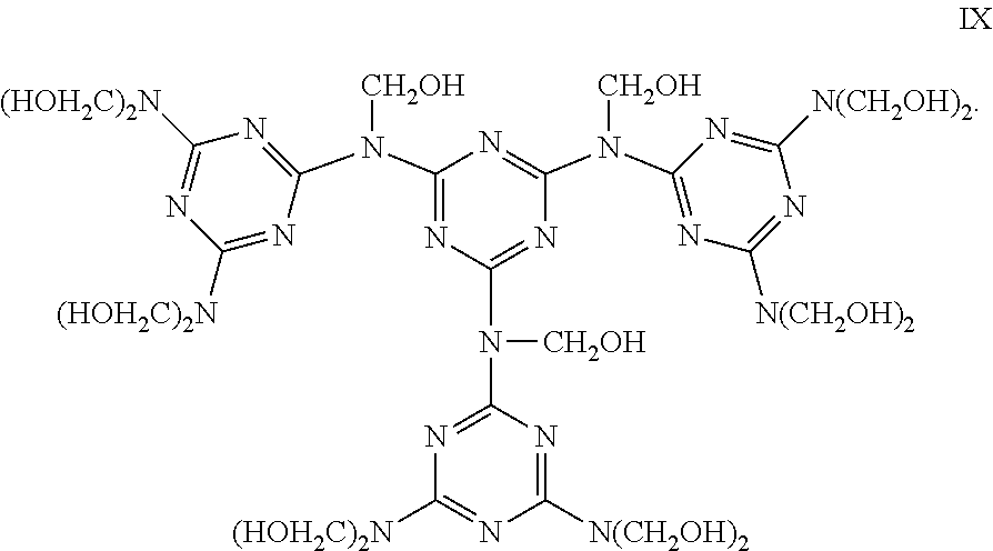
N1=C(N(C2=NC([(HOH2C)2N])=NC([(HOH2C)2N])=N2)[CH2OH])N=C(N(C2=NC([N(CH2OH)2])=NC([N(CH2OH)2])=N2)[CH2OH])N=C1N(C1=NC([(HOH2C)2N])=NC([N(CH2OH)2])=N1)[CH2OH]
